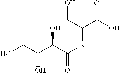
OCC(O)C(C(=O)NC(C(O)=O)CO)O
